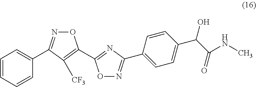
O1N=C(C2=CC=CC=C2)C([CF3])=C1C1=NC(C2=CC=C(C(O)C(=O)NC)C=C2)=NO1
